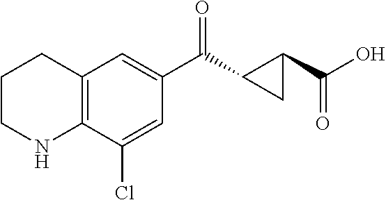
C1=C(Cl)C2=C(C=C1C(C1CC1C(O)=O)=O)CCCN2
